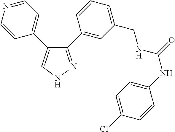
C1(C2=CC(CNC(NC3=CC=C(Cl)C=C3)=O)=CC=C2)=NNC=C1C1=CC=NC=C1
